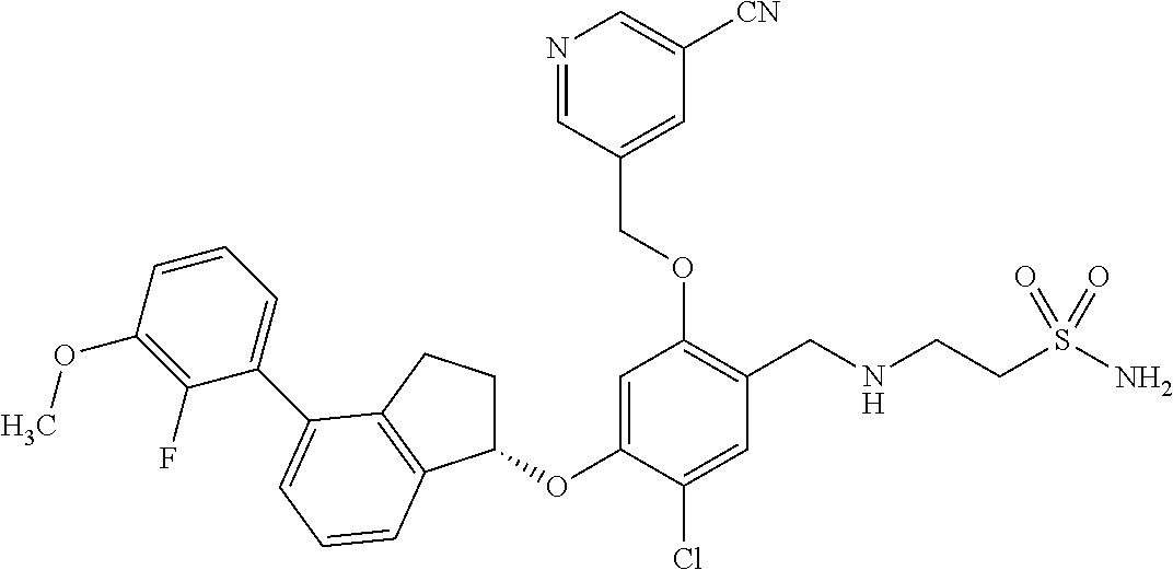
C1=C(OC2CCC3=C2C=CC=C3C2=CC=CC(OC)=C2F)C(Cl)=CC(CNCCS(N)(=O)=O)=C1OCC1=CC([CN])=CN=C1
